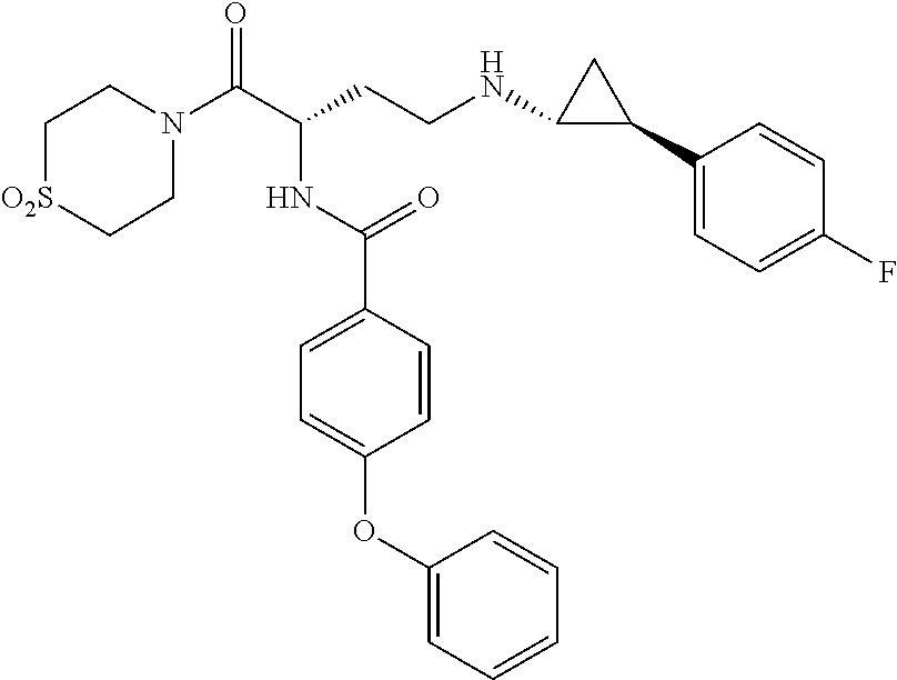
C1N(C(C(CCNC2C(C3=CC=C(F)C=C3)C2)NC(C2=CC=C(OC3=CC=CC=C3)C=C2)=O)=O)CC[O2S]C1
